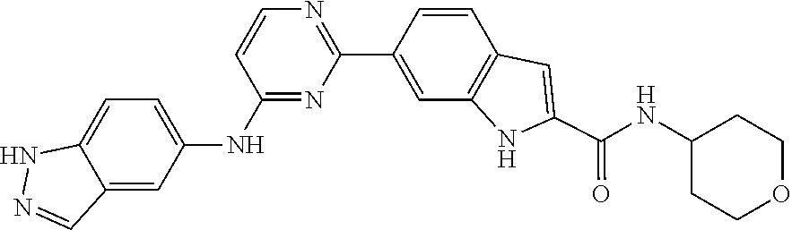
C1CC(NC(C2=CC3=C(C=C(C4=NC=CC(NC5=CC=C6C(=C5)C=NN6)=N4)C=C3)N2)=O)CCO1
